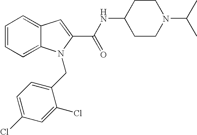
C1=CC=C2C(=C1)C=C(C(NC1CCN(C(C)C)CC1)=O)N2CC1=CC=C(Cl)C=C1Cl
